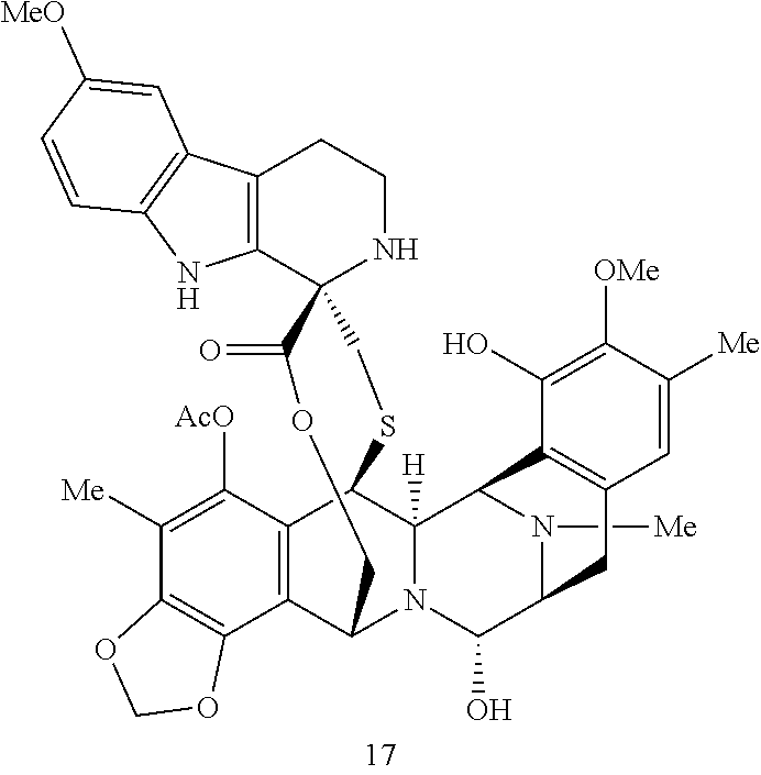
C12=C(C3=C(C([Me])=C1[AcO])OCO3)C1N3C([H])(C2SCC2(C4=C(CCN2)C2=C(N4)C=CC([MeO])=C2)C(=O)OC1)C1N([Me])C(C3O)CC2=C1C(O)=C([OMe])C([Me])=C2
